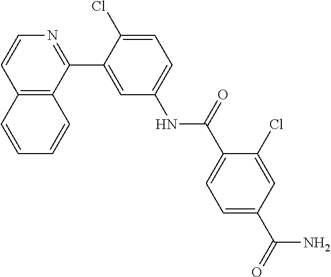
C12=C(C(C3=CC(NC(C4=CC=C(C(=O)N)C=C4Cl)=O)=CC=C3Cl)=NC=C1)C=CC=C2
